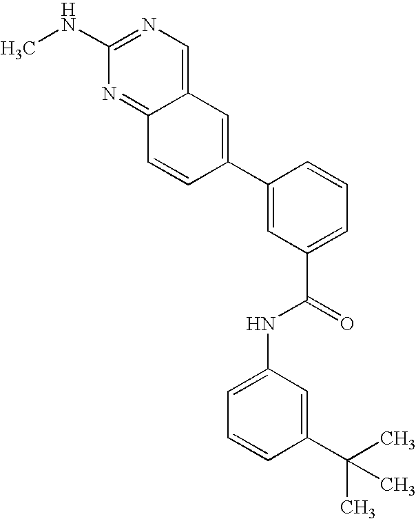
C12=CN=C(NC)N=C1C=CC(C1=CC(C(NC3=CC=CC(C(C)(C)C)=C3)=O)=CC=C1)=C2
